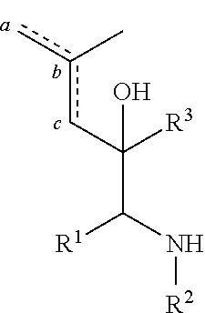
c(cC([R3])(O)C([R1])N[R2])(C)c
